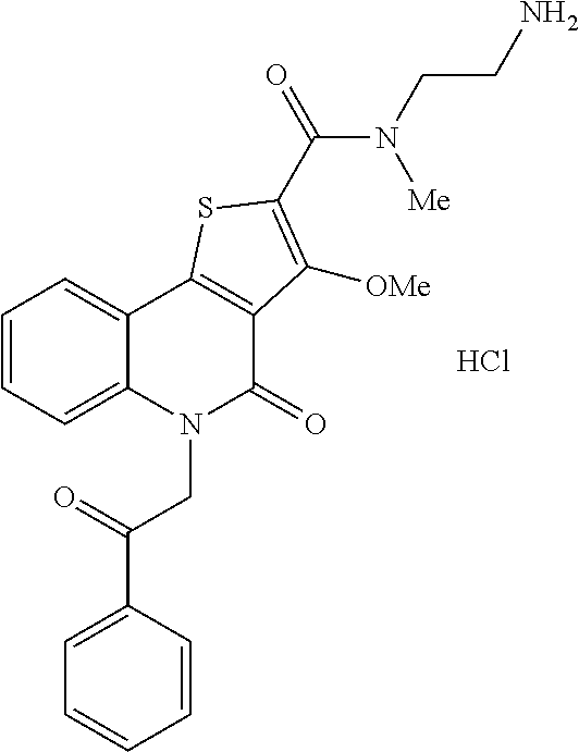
C1=CC=C2C(=C1)C1=C(C(=O)N2CC(C2=CC=CC=C2)=O)C([OMe])=C(C(=O)N(CCN)[Me])S1.Cl
